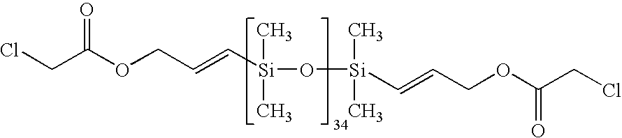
ClCC(OCC=C[Si](O[Si](C)(C)C=CCOC(CCl)=O)(C)C)=O
